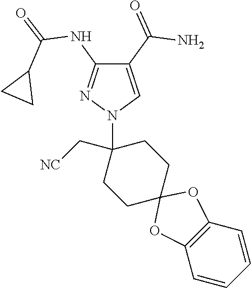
C1(C(=O)N)=CN(C2(C[NC])CCC3(CC2)OC2=C(O3)C=CC=C2)N=C1NC(=O)C1CC1
